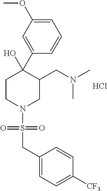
C1=C(OC)C=C(C2(O)CCN(S(=O)(=O)CC3=CC=C([CF3])C=C3)CC2CN(C)C)C=C1.Cl
